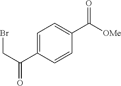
C1=C(C(=O)CBr)C=CC(C(=O)[OMe])=C1
